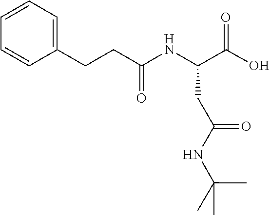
N(C(C)(C)C)C(CC(NC(CCC1=CC=CC=C1)=O)C(=O)O)=O
